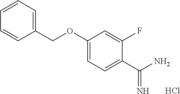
C1(OCC2=CC=CC=C2)=CC=C(C(=N)N)C(F)=C1.Cl
